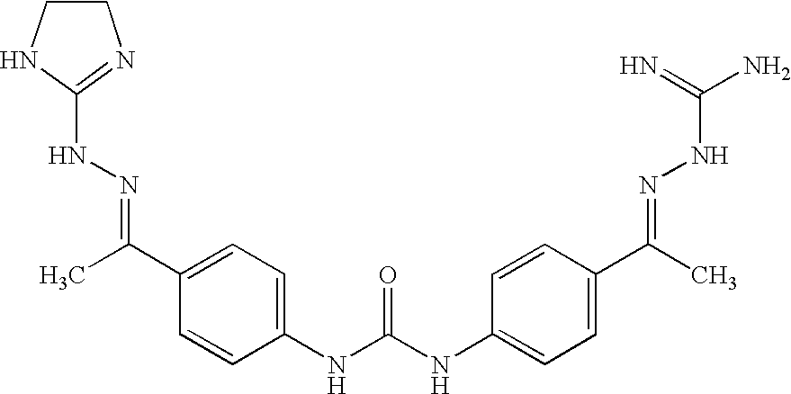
C1(NC(=O)NC2=CC=C(C(C)=NNC(N)=N)C=C2)=CC=C(C(C)=NNC2=NCCN2)C=C1
